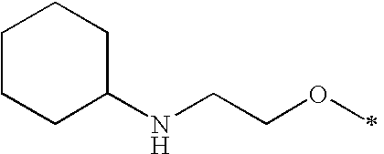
C1CCC(NCCOC)CC1
